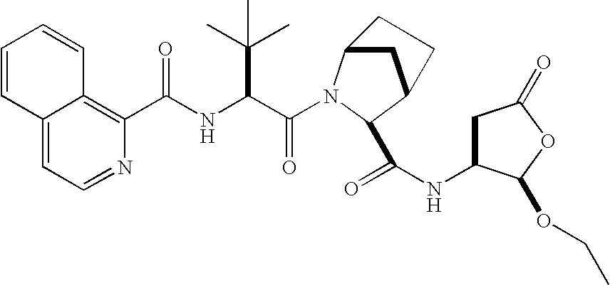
C(C(NC(C1=C2C(=CC=N1)C=CC=C2)=O)C(C)(C)C)(=O)N1C2CC(C1C(=O)NC1CC(=O)OC1OCC)CC2
